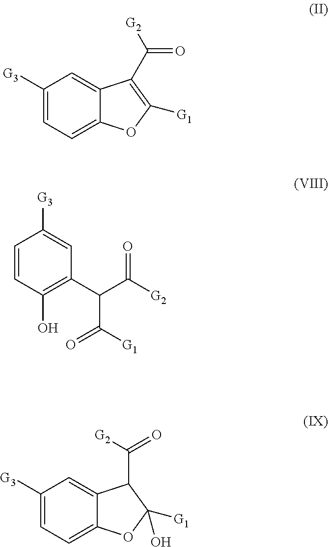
C1([G3])=CC=C2C(=C1)C(C(=O)[G2])=C([G1])O2.C1=CC(O)=C(C(C(=O)[G1])C(=O)[G2])C=C1[G3].C1([G3])=CC=C2C(=C1)C(C(=O)[G2])C([G1])(O)O2
